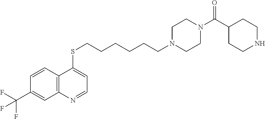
C12=C(C=CC(C(F)(F)F)=C1)C(SCCCCCCN1CCN(C(C3CCNCC3)=O)CC1)=CC=N2
